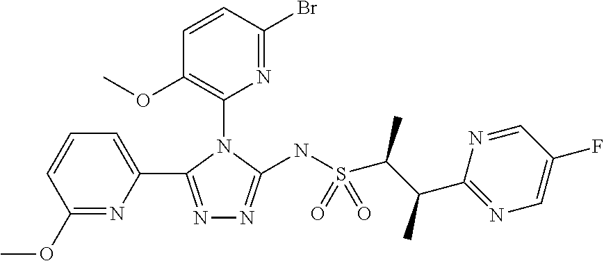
N1=C(C2=CC=CC(OC)=N2)N(C2=C(OC)C=CC(Br)=N2)C(NS(C(C(C)C2=NC=C(F)C=N2)C)(=O)=O)=N1
